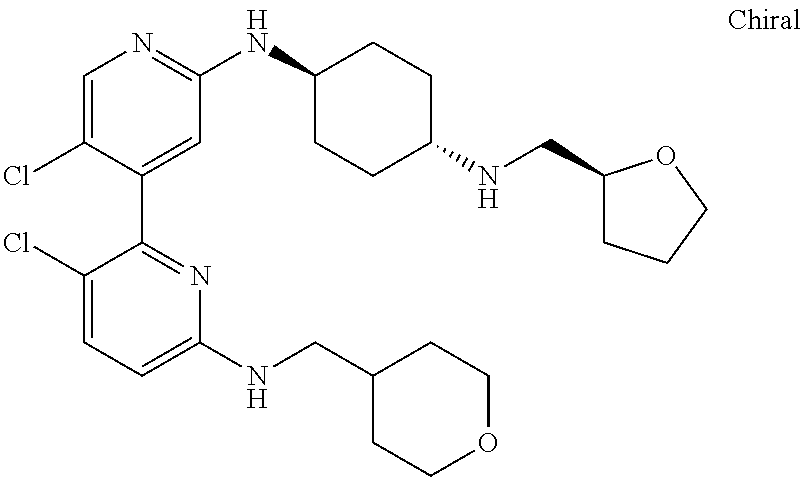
C1=C(Cl)C(C2=NC(NCC3CCOCC3)=CC=C2Cl)=CC(NC2CCC(NCC3CCCO3)CC2)=N1
